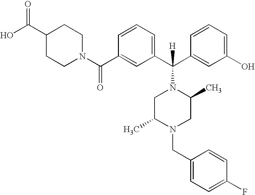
OC(C1CCN(C(C2=CC(C(C3=CC(O)=CC=C3)([H])N3CC(C)N(CC4=CC=C(F)C=C4)CC3C)=CC=C2)=O)CC1)=O
